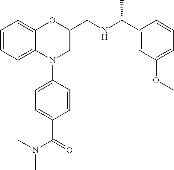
C1=CC=C2C(=C1)OC(CNC(C1=CC(OC)=CC=C1)C)CN2C1=CC=C(C(=O)N(C)C)C=C1
